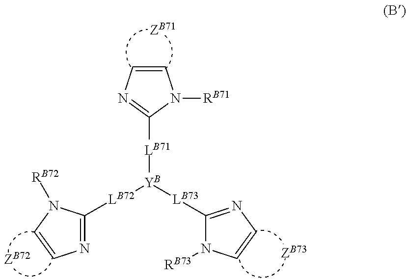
C1=CN=C([LB71][YB]([LB73]C2=NC=CN2[RB73])[LB72]C2=NC=CN2[RB72])N1[RB71]
